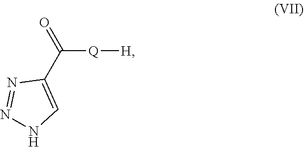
[H][Q]C(=O)C1=CNN=N1
